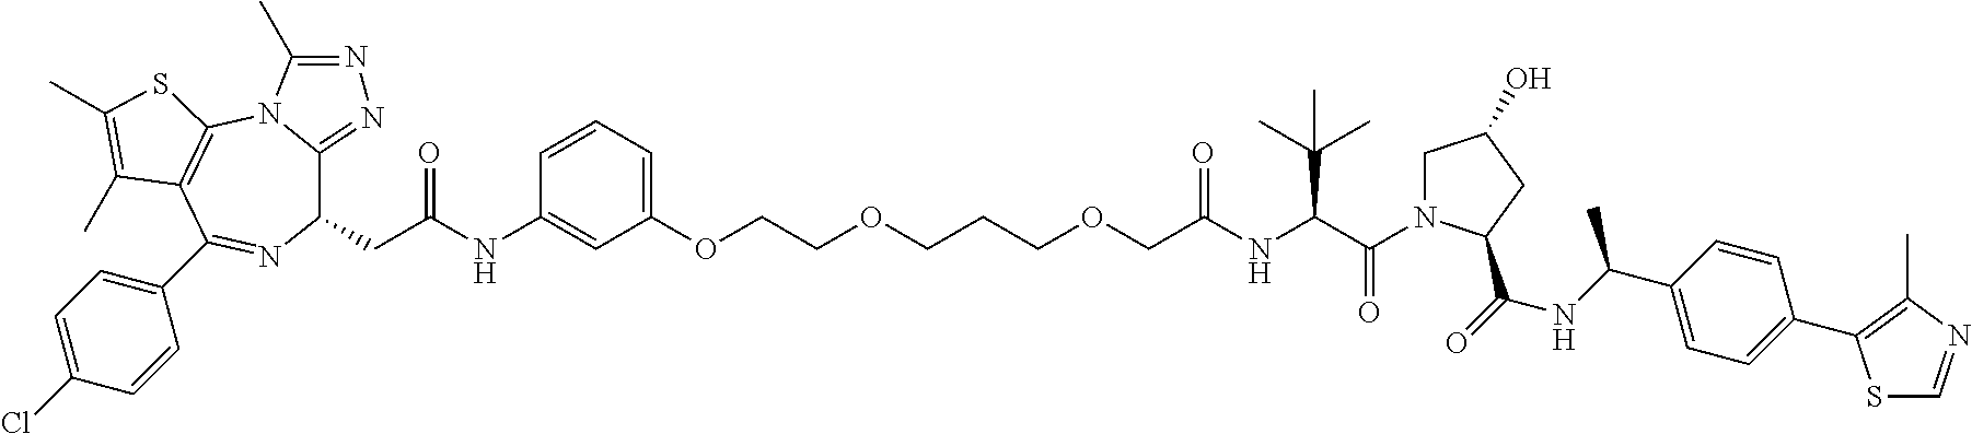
C1(CC(=O)NC2=CC(OCCOCCCOCC(NC(C(=O)N3CC(O)CC3C(=O)NC(C3=CC=C(C4=C(C)N=CS4)C=C3)C)C(C)(C)C)=O)=CC=C2)C2=NN=C(C)N2C2=C(C(C3=CC=C(Cl)C=C3)=N1)C(C)=C(C)S2
